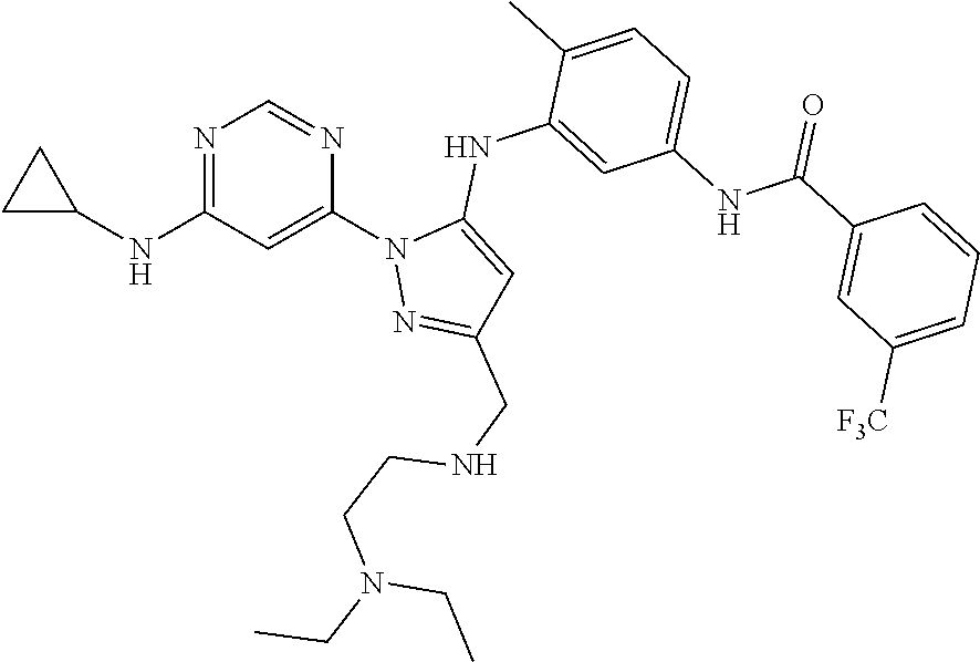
N1=C(NC2CC2)C=C(N2N=C(CNCCN(CC)CC)C=C2NC2=CC(NC(C3=CC([F3C])=CC=C3)=O)=CC=C2C)N=C1
